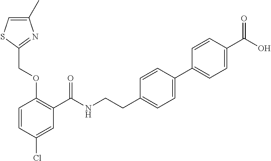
C1=CC(Cl)=CC(C(NCCC2=CC=C(C3=CC=C(C(O)=O)C=C3)C=C2)=O)=C1OCC1=NC(C)=CS1
